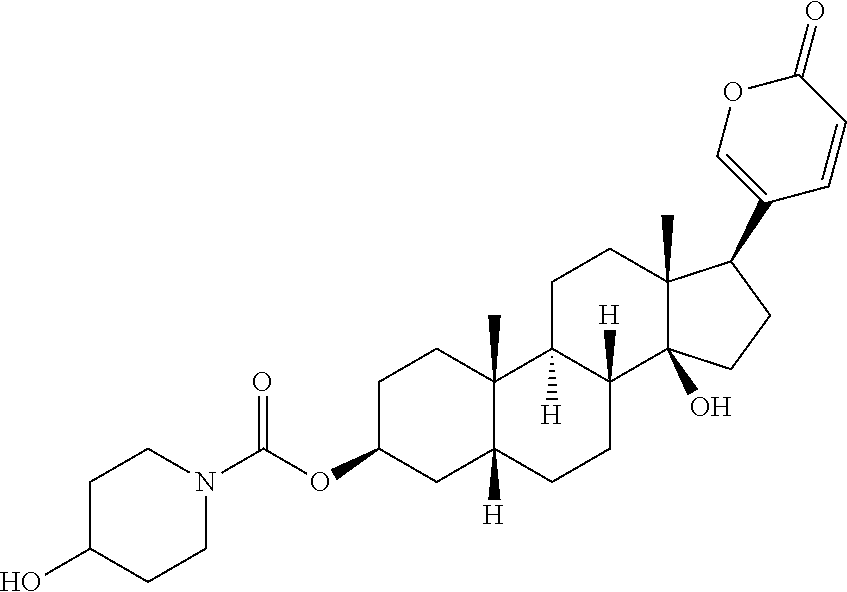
C1C(OC(N2CCC(O)CC2)=O)CC2([H])C(C)(C1)C1([H])C([H])(CC2)C2(O)C(C)(CC1)C(C1=COC(=O)C=C1)CC2
